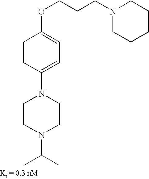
O(CCCN1CCCCC1)C1=CC=C(N2CCN(C(C)C)CC2)C=C1
